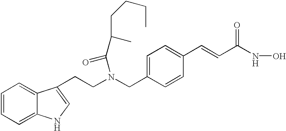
C12=CC=CC=C1NC=C2CCN(CC1=CC=C(C=CC(=O)NO)C=C1)C(C(CCCC)C)=O
